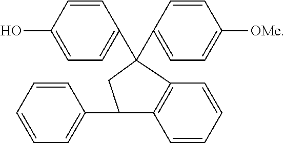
C1=CC=CC=C1C1C2=C(C=CC=C2)C(C2=CC=C(O)C=C2)(C2=CC=C([OMe])C=C2)C1
